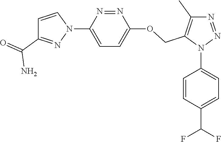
N1=NN(C2=CC=C(C(F)F)C=C2)C(COC2=CC=C(N3C=CC(C(=O)N)=N3)N=N2)=C1C
